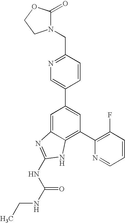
C1=C2C(=C(C3=C(F)C=CC=N3)C=C1C1=CN=C(CN3C(=O)OCC3)C=C1)NC(NC(NCC)=O)=N2
